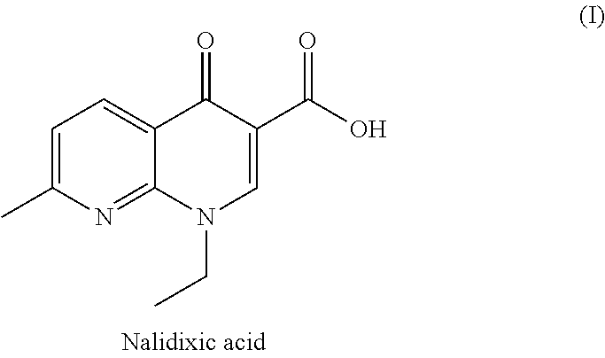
C1=C(C)N=C2C(=C1)C(=O)C(C(O)=O)=CN2CC
